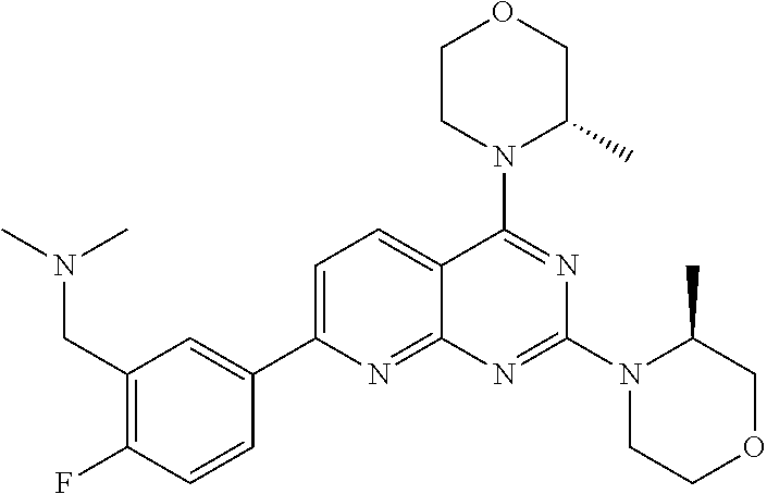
C1(CN(C)C)=C(F)C=CC(C2=CC=C3C(=N2)N=C(N2CCOCC2C)N=C3N2C(C)COCC2)=C1
